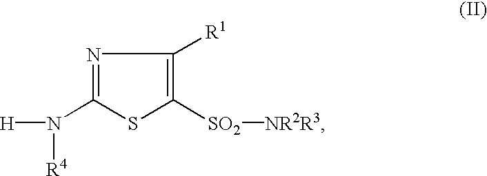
C1([SO2][NR2R3])=C([R1])N=C(N([H])[R4])S1
